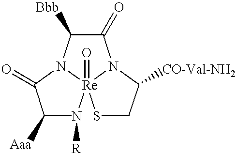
C1(=O)C([Bbb])N2[Re]3(=O)(N1C([CO-Val-NH2])CS3)N([R])C([Aaa])C2=O
